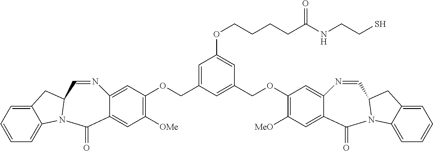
C1=C2C(=CC([OMe])=C1OCC1=CC(OCCCCC(NCCS)=O)=CC(COC3=C([MeO])C=C4C(=C3)N=CC3N(C4=O)C4=CC=CC=C4C3)=C1)C(=O)N1C3=CC=CC=C3CC1C=N2
